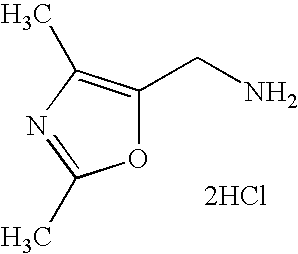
O1C(CN)=C(C)N=C1C.[2HCl]
